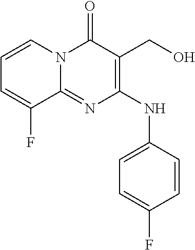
C1=CN2C(=NC(NC3=CC=C(F)C=C3)=C(CO)C2=O)C(F)=C1
